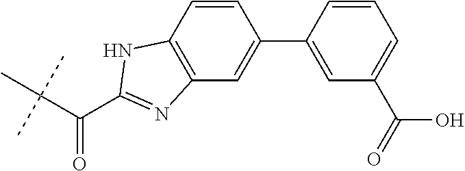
C(C(C)(C)C)(=O)C1=NC2=C(N1)C=CC(C1=CC(C(=O)O)=CC=C1)=C2
